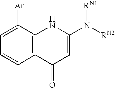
C12=C(C([Ar])=CC=C1)NC(N([RN2])[RN1])=CC2=O
